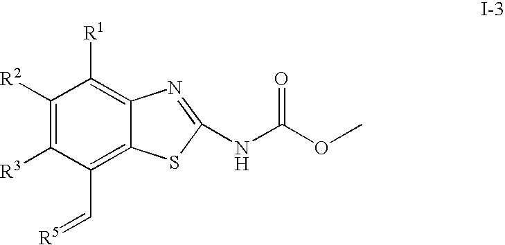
C1([R2])=C([R3])C(C=[R5])=C2C(=C1[R1])N=C(NC(OC)=O)S2
